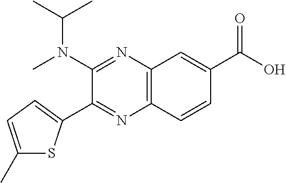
C12=C(C=CC(C(O)=O)=C1)N=C(C1=CC=C(C)S1)C(N(C)C(C)C)=N2
